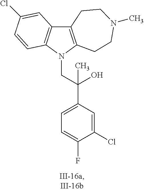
C12=C(N(CC(C3=CC=C(F)C(Cl)=C3)(O)C)C3=C1C=C(Cl)C=C3)CCN(C)CC2
